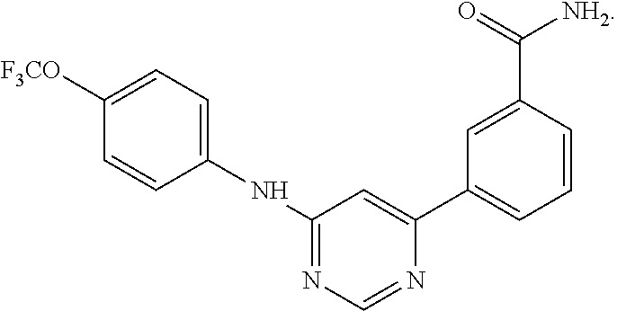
C1(NC2=CC=C([F3CO])C=C2)=NC=NC(C2=CC=CC(C(=O)[NH2])=C2)=C1
